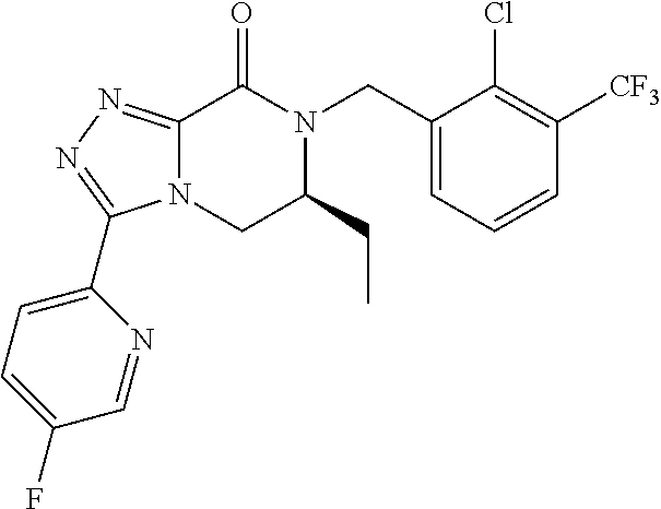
C12=NN=C(C3=CC=C(F)C=N3)N1CC(CC)N(CC1=CC=CC([CF3])=C1Cl)C2=O
